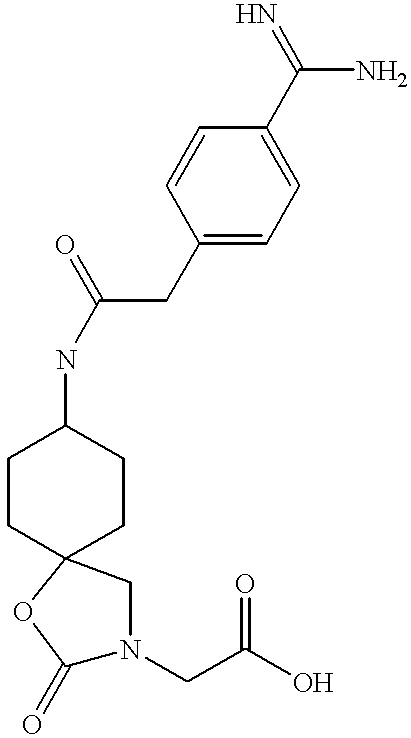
C1CC2(CCC1NC(CC1=CC=C(C(=N)N)C=C1)=O)CN(CC(O)=O)C(=O)O2
